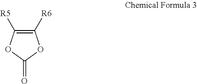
C1([R6])=C([R5])OC(=O)O1
